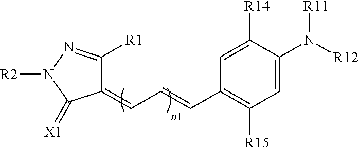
C1(=CC=CC2=C([R15])C=C(N([R11])[R12])C([R14])=C2)C([R1])=NN([R2])C1=[X1]
